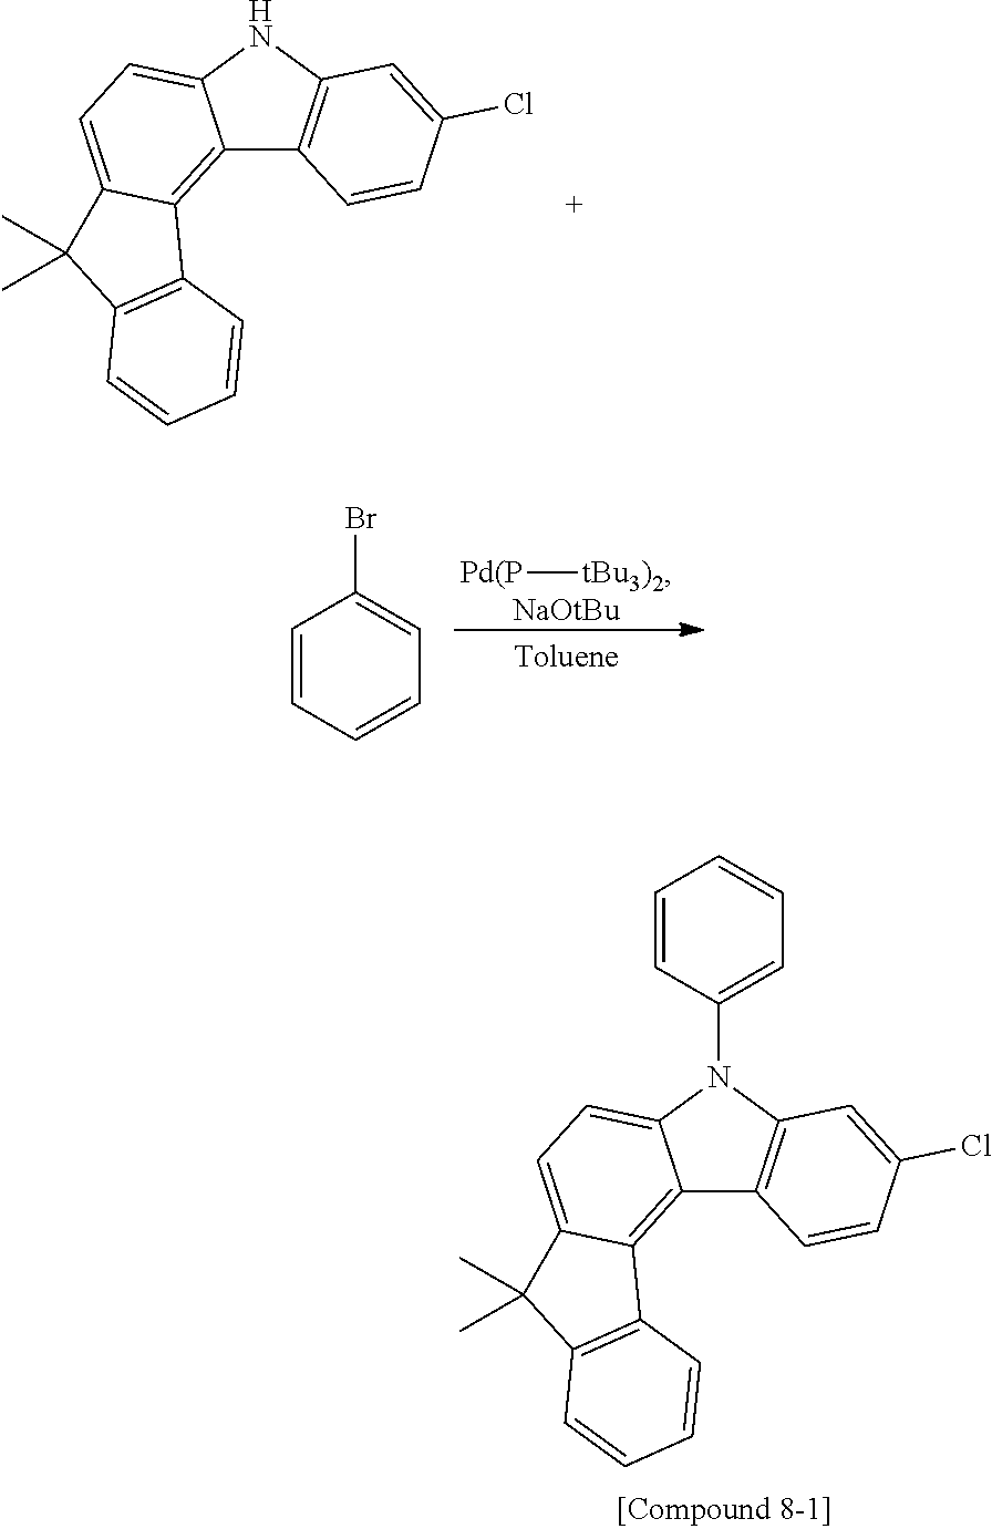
[Pd(P][tBu3)2].[NaOtBu].BrC1=CC=CC=C1.C12=C3C(=CC=C1NC1=C2C=CC(Cl)=C1)C(C)(C)C1=C3C=CC=C1.C12=C3C(=CC=C1N(C1=CC=CC=C1)C1=C2C=CC(Cl)=C1)C(C)(C)C1=C3C=CC=C1
